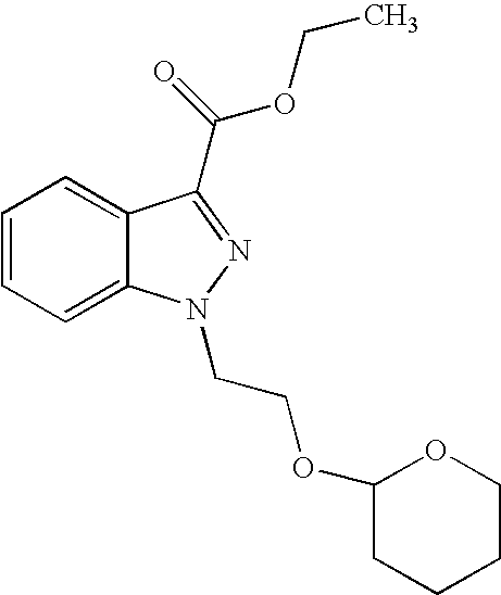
C1=CC=C2C(=C1)C(C(OCC)=O)=NN2CCOC1CCCCO1
